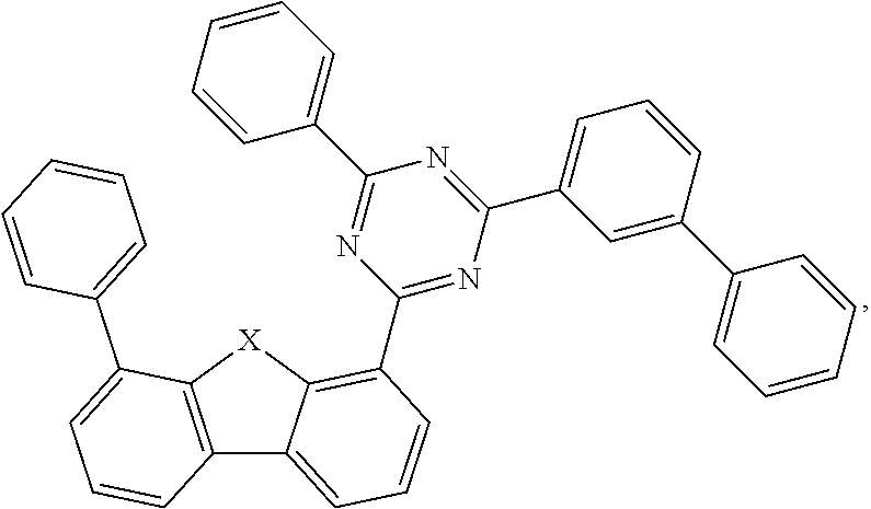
C12=C([X]C3=C(C4=NC(C5=CC=CC(C6=CC=CC=C6)=C5)=NC(C5=CC=CC=C5)=N4)C=CC=C13)C(C1=CC=CC=C1)=CC=C2
